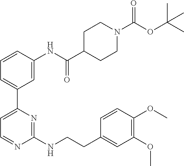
C1=CC(NC(C2CCN(C(OC(C)(C)C)=O)CC2)=O)=CC(C2=CC=NC(NCCC3=CC(OC)=C(OC)C=C3)=N2)=C1
